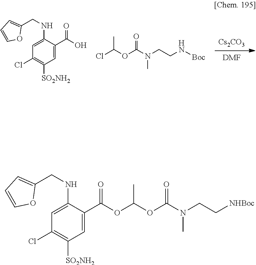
[Cs2CO3].[DMF].ClC(OC(N(CCN[Boc])C)=O)C.C1(C(O)=O)=CC([SO2NH2])=C(Cl)C=C1NCC1=CC=CO1.C1(C(=O)OC(OC(N(CC[NHBoc])C)=O)C)=CC([SO2NH2])=C(Cl)C=C1NCC1=CC=CO1
